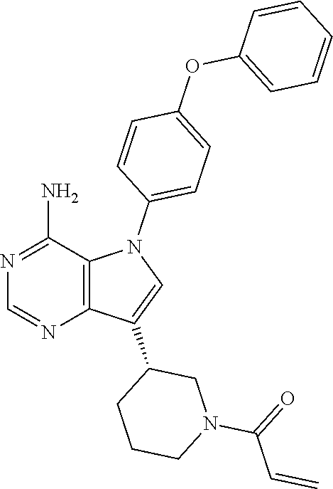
N1=C(N)C2=C(N=C1)C(C1CCCN(C(C=C)=O)C1)=CN2C1=CC=C(OC2=CC=CC=C2)C=C1
